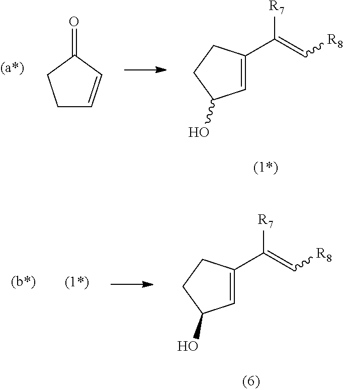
C1C=CC(=O)C1.C1=C(C(=C[R8])[R7])CCC1O.C1=C(C(=C[R8])[R7])CCC1O
